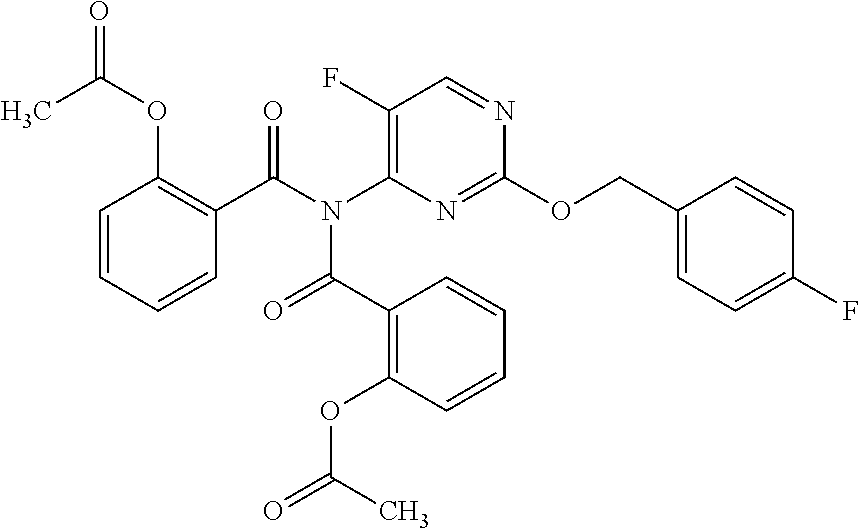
C1(F)=C(N(C(=O)C2=C(OC(=O)C)C=CC=C2)C(C2=C(OC(=O)C)C=CC=C2)=O)N=C(OCC2=CC=C(F)C=C2)N=C1
